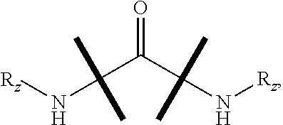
N(C(C(C(N[Rz])(C)C)=O)(C)C)[Rz]
